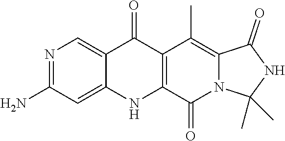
N1=C(N)C=C2C(=C1)C(=O)C1=C(N2)C(=O)N2C(=C1C)C(=O)NC2(C)C
